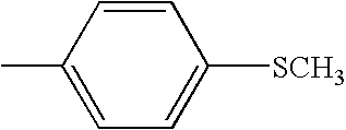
C1(C)=CC=C([SCH3])C=C1
